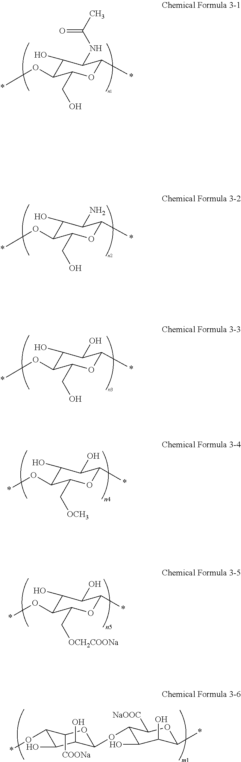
C1(O)C(O*)C(CO)OC(*)C1NC(C)=O.C1(O)C(O*)C(CO)OC(*)C1N.C1(O)C(O*)C(CO)OC(*)C1O.C1(O*)C(O)C(O)C(OC2C(O)C(O)C(*)OC2[NaOOC])OC1[COONa].C1(O)C(O*)C(C[OCH3])OC(*)C1O.C1(O)C(O*)C(C[OCH2COONa])OC(*)C1O
